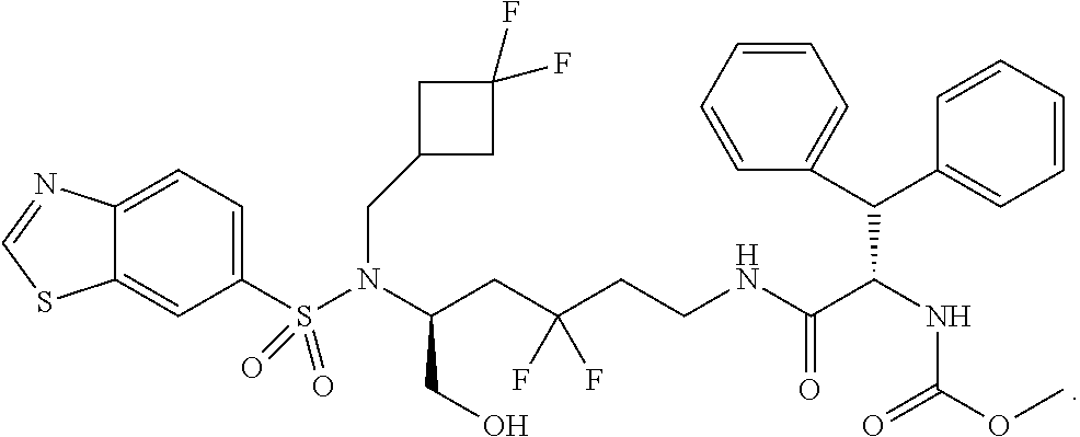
C12=CC=C(S(N(C(CC(CCNC(C(NC(OC)=O)C(C3=CC=CC=C3)C3=CC=CC=C3)=O)(F)F)CO)CC3CC(F)(F)C3)(=O)=O)C=C1SC=N2
